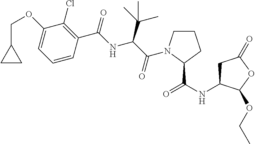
C1(OCC2CC2)=CC=CC(C(=O)NC(C(C)(C)C)C(=O)N2CCCC2C(NC2CC(=O)OC2OCC)=O)=C1Cl
